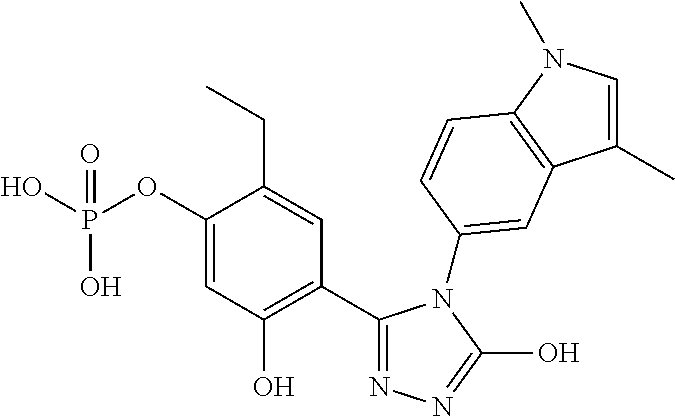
C1(C2=NN=C(O)N2C2=CC3=C(N(C)C=C3C)C=C2)=C(O)C=C(OP(O)(O)=O)C(CC)=C1
